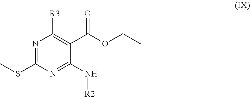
N1=C(SC)N=C(N[R2])C(C(OCC)=O)=C1[R3]
